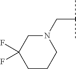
C1CCN(CC(C)C)CC1(F)F
